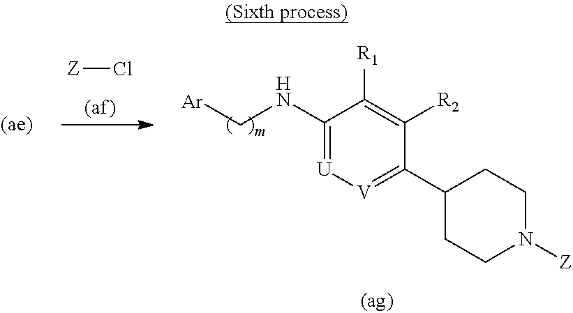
C1(NC[Ar])=[U][V]=C(C2CCN([Z])CC2)C([R2])=C1[R1].[Z]Cl
